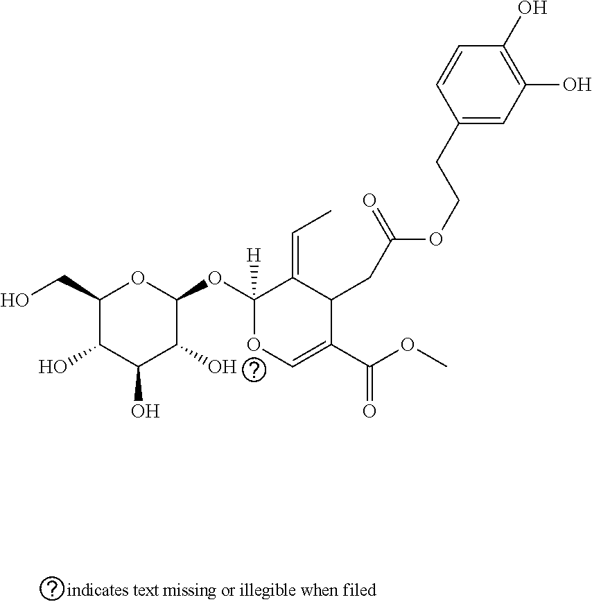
C1(CO)C(O)C(O)C(O)C(OC2([H])OC=C(C(OC)=O)C(CC(OCCC3=CC(O)=C(O)C=C3)=O)C2=CC)O1
